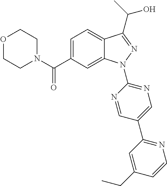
C1N(C(C2=CC=C3C(=C2)N(C2=NC=C(C4=NC=CC(CC)=C4)C=N2)N=C3C(C)O)=O)CCOC1
